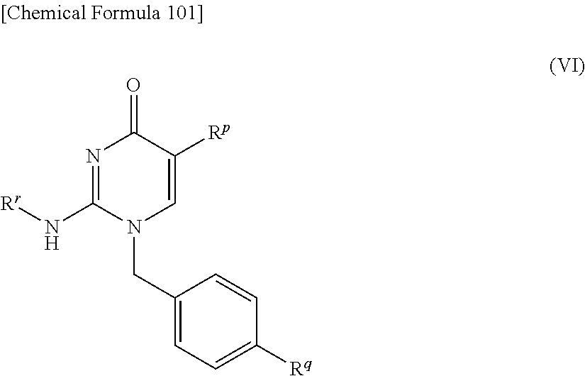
N1=C(N[Rr])N(CC2=CC=C([Rq])C=C2)C=C([Rp])C1=O
